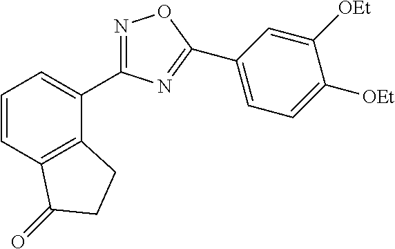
C1=CC2=C(C(C3=NOC(C4=CC=C([OEt])C([OEt])=C4)=N3)=C1)CCC2=O
